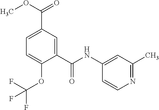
C1=C(C(=O)OC)C=C(C(NC2=CC(C)=NC=C2)=O)C(OC(F)(F)F)=C1
